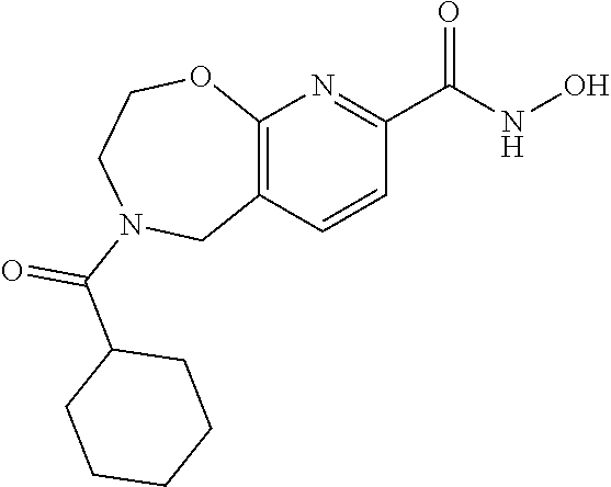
C12=C(C=CC(C(NO)=O)=N1)CN(C(C1CCCCC1)=O)CCO2
